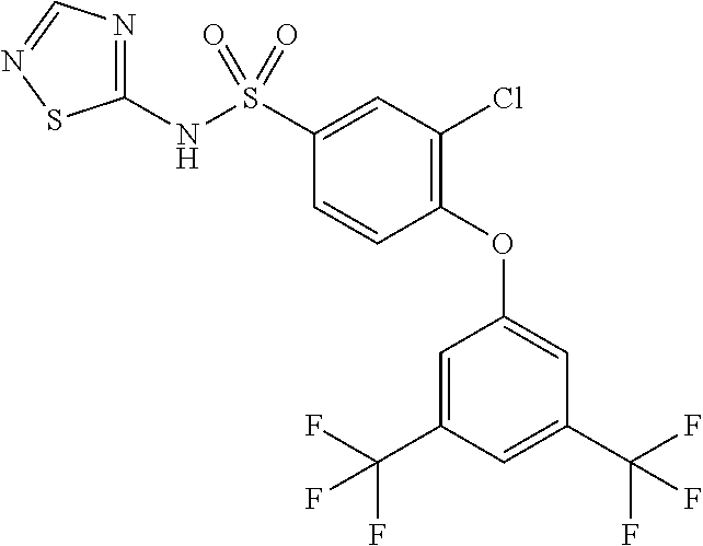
S(C1=CC(Cl)=C(OC2=CC(C(F)(F)F)=CC(C(F)(F)F)=C2)C=C1)(NC1=NC=NS1)(=O)=O
